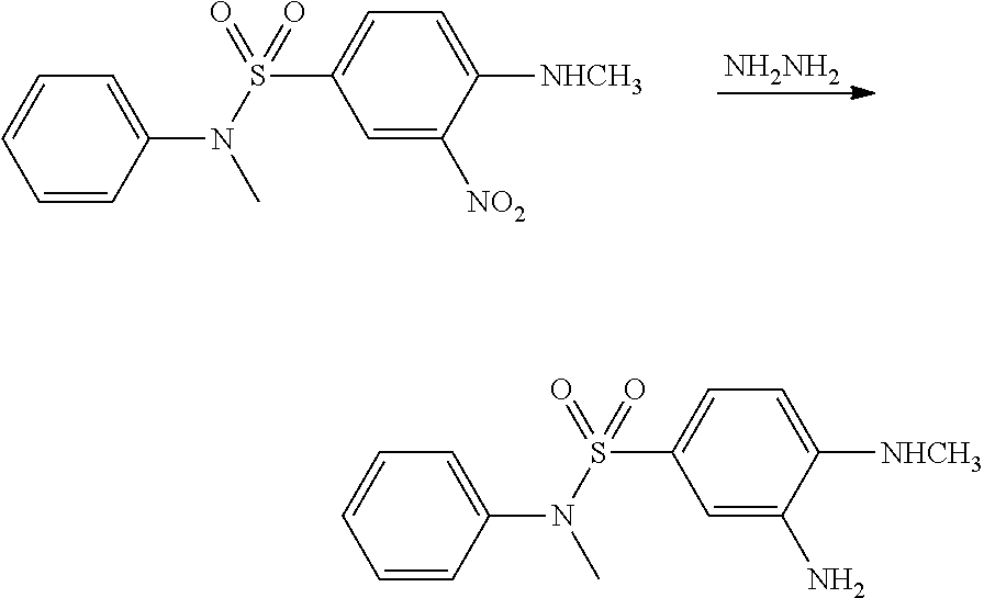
[NH2NH2].C1=CC(N(S(C2=CC=C([NHCH3])C([NO2])=C2)(=O)=O)C)=CC=C1.C1=CC(N(S(C2=CC=C([NHCH3])C(N)=C2)(=O)=O)C)=CC=C1
